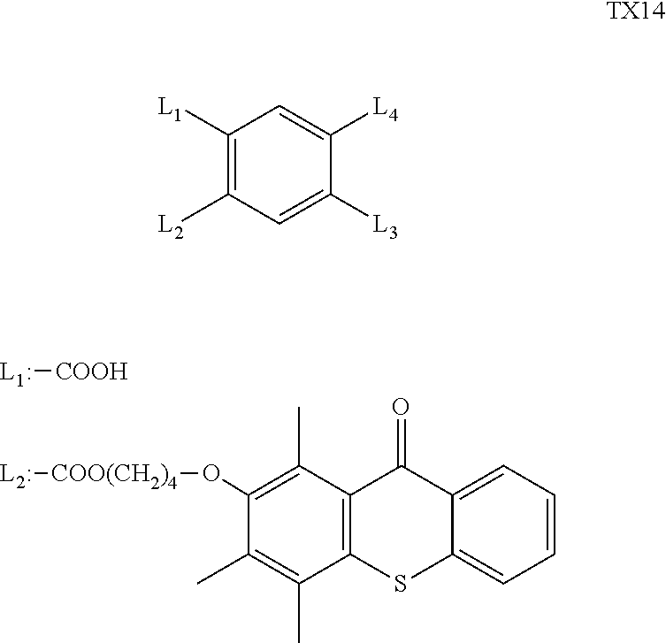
[L1:][COOH].[L2:][COO(CH2)4]OC1=C(C)C2=C(C(C)=C1C)SC1=CC=CC=C1C2=O.C1([L1])=C([L2])C=C([L3])C([L4])=C1.[TX14]
